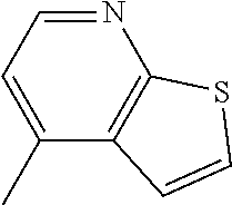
N1=CC=C(C)C2=C1SC=C2
